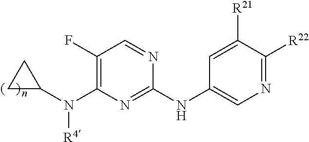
N1=C([R22])C([R21])=CC(NC2=NC(N(C3CC3)[R4])=C(F)C=N2)=C1
